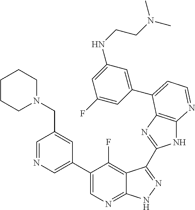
C1=NC=C(C2=CN=C3C(=C2F)C(C2=NC4=C(N2)N=CC=C4C2=CC(NCCN(C)C)=CC(F)=C2)=NN3)C=C1CN1CCCCC1
